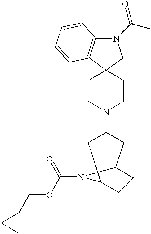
N1(C(=O)C)C2=C(C3(C1)CCN(C1CC4CCC(C1)N4C(=O)OCC1CC1)CC3)C=CC=C2
